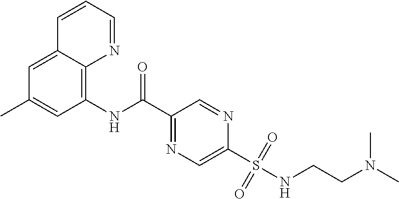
C12=CC(C)=CC(NC(C3=NC=C(S(NCCN(C)C)(=O)=O)N=C3)=O)=C1N=CC=C2
